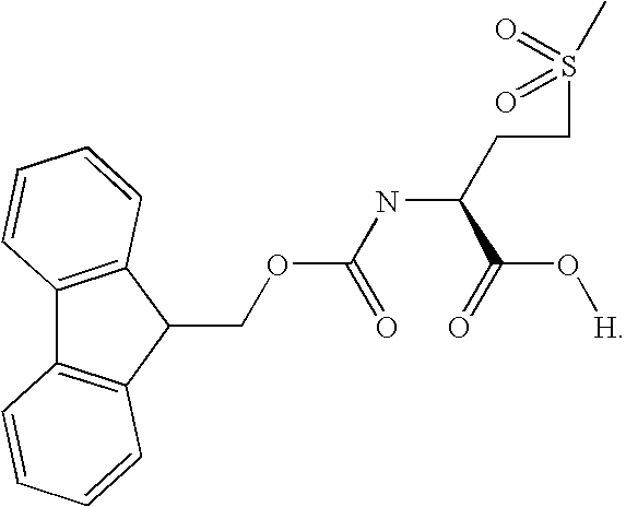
O(C(NC(C(=O)O[H])CCS(C)(=O)=O)=O)CC1C2=C(C3=C1C=CC=C3)C=CC=C2
